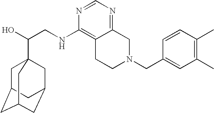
C(CNC1=C2C(=NC=N1)CN(CC1=CC(C)=C(C)C=C1)CC2)(O)C12CC3CC(CC(C1)C3)C2
